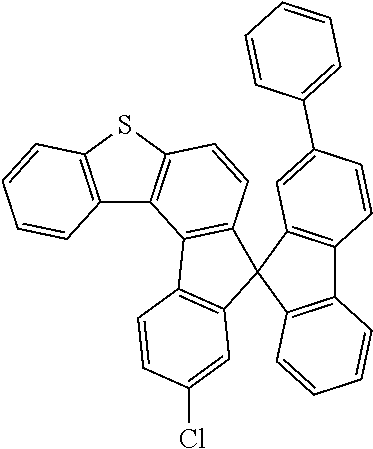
C12=C(SC3=C1C1=C(C=C3)C3(C4=C1C=CC(Cl)=C4)C1=C(C4=C3C=CC=C4)C=CC(C3=CC=CC=C3)=C1)C=CC=C2
